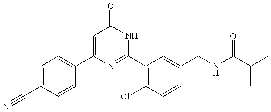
C1(C2=CC=C(C#N)C=C2)=CC(=O)NC(C2=C(Cl)C=CC(CNC(C(C)C)=O)=C2)=N1
